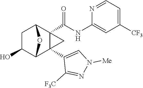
C1C(O)C2C3(C4=CN([Me])N=C4[F3C])C(C(NC4=CC([CF3])=CC=N4)=O)(C1O2)C3
